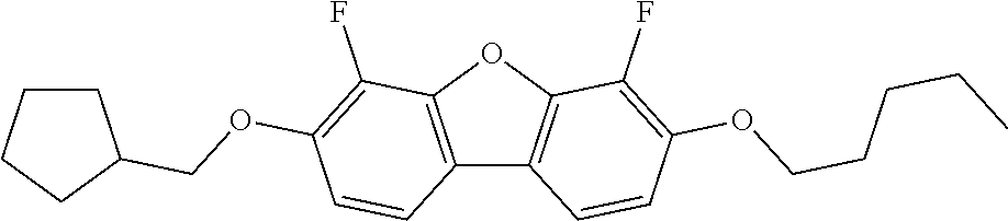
C12=C(OC3=C1C=CC(OCCCCC)=C3F)C(F)=C(OCC1CCCC1)C=C2
